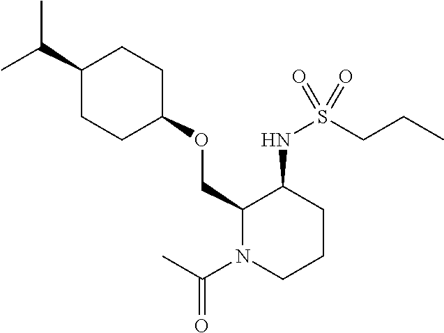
C(C1CCC(OCC2N(C(C)=O)CCCC2NS(CCC)(=O)=O)CC1)(C)C
